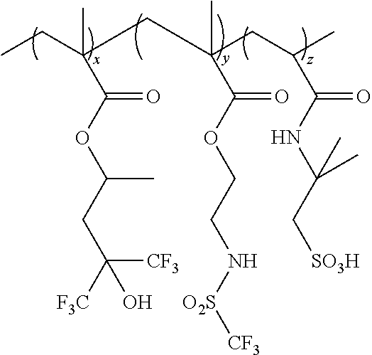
CCC(C)(C(OC(CC([F3C])([CF3])O)C)=O)CC(CC(C)C(=O)NC(C[SO3H])(C)C)(C)C(OCCN[O2S][CF3])=O
